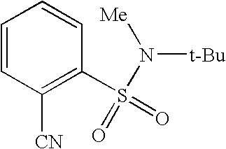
C1=CC([CN])=C(S(=O)(N([Me])[t-Bu])=O)C=C1
